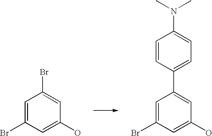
C1=C(Br)C=C(O)C=C1Br.C1=C(Br)C=C(O)C=C1C1=CC=C(N(C)C)C=C1
